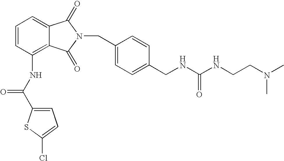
C1=C2C(=C(NC(C3=CC=C(Cl)S3)=O)C=C1)C(=O)N(CC1=CC=C(CNC(NCCN(C)C)=O)C=C1)C2=O
